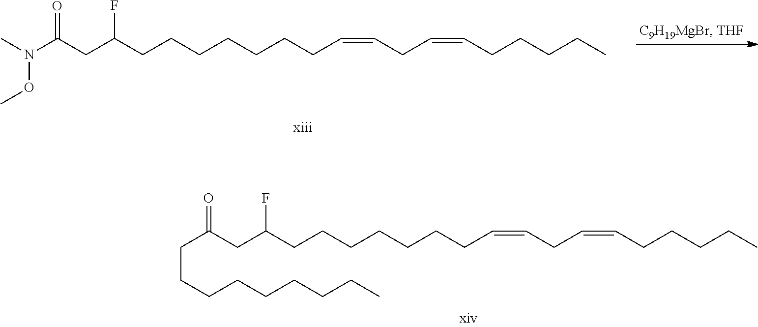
C(C(CCCCCCCC=CCC=CCCCCC)F)C(N(C)OC)=O.C(C(CCCCCCCC=CCC=CCCCCC)F)C(CCCCCCCCC)=O
